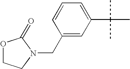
C1(CN2CCOC2=O)=CC(C(C)(C)C)=CC=C1
